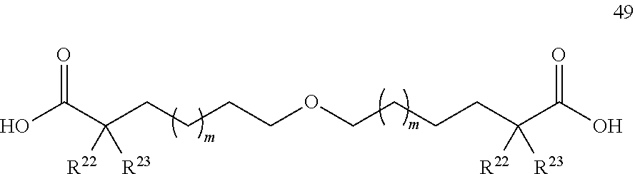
OC(C(CCCCOCCCCC(C(O)=O)([R22])[R23])([R23])[R22])=O
